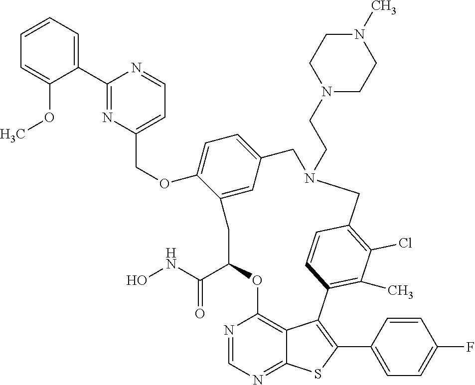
C1=CC=C(C2=NC(COC3=CC=C4C=C3CC(C(=O)NO)OC3=C5C(=NC=N3)SC(C3=CC=C(F)C=C3)=C5C3=C(C)C(Cl)=C(C=C3)CN(CCN3CCN(C)CC3)C4)=CC=N2)C(OC)=C1
